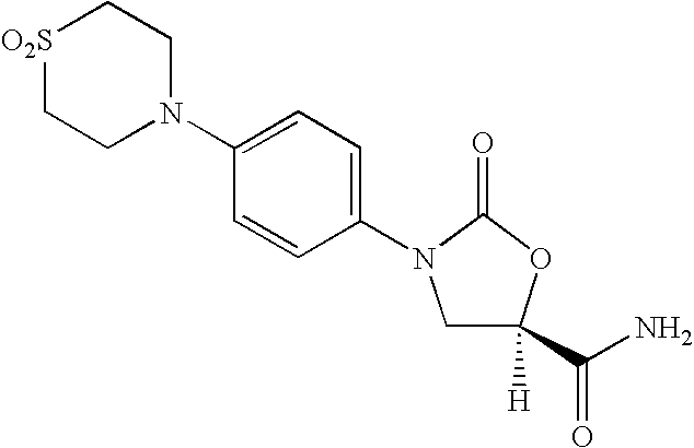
C1CN(C2=CC=C(N3CC(C(N)=O)([H])OC3=O)C=C2)CC[O2S]1
